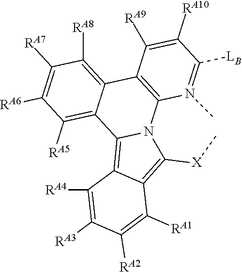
C1([LB])=N(C)C2=C(C([RA9])=C1[RA10])C1=C([RA8])C([RA7])=C([RA6])C([RA5])=C1C1=C3C(=C([X]C)N21)C([RA1])=C([RA2])C([RA3])=C3[RA4]
